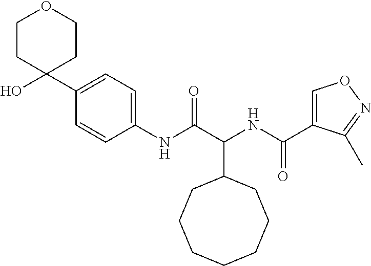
C(C1CCCCCCC1)(NC(C1=CON=C1C)=O)C(=O)NC1=CC=C(C2(O)CCOCC2)C=C1
